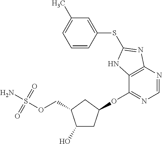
C1(O)CC(OC2=NC=NC3=C2NC(SC2=CC(C)=CC=C2)=N3)CC1COS(N)(=O)=O
